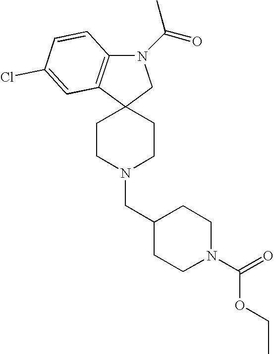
N1(C(=O)C)C2=C(C3(C1)CCN(CC1CCN(C(OCC)=O)CC1)CC3)C=C(Cl)C=C2
